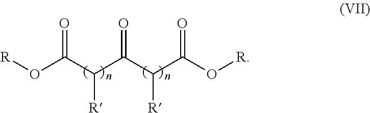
O(C(C(C(C(C(O[R])=O)[R])=O)[R])=O)[R]
